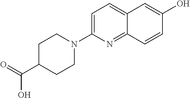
C12=CC=C(N3CCC(C(=O)O)CC3)N=C1C=CC(O)=C2
